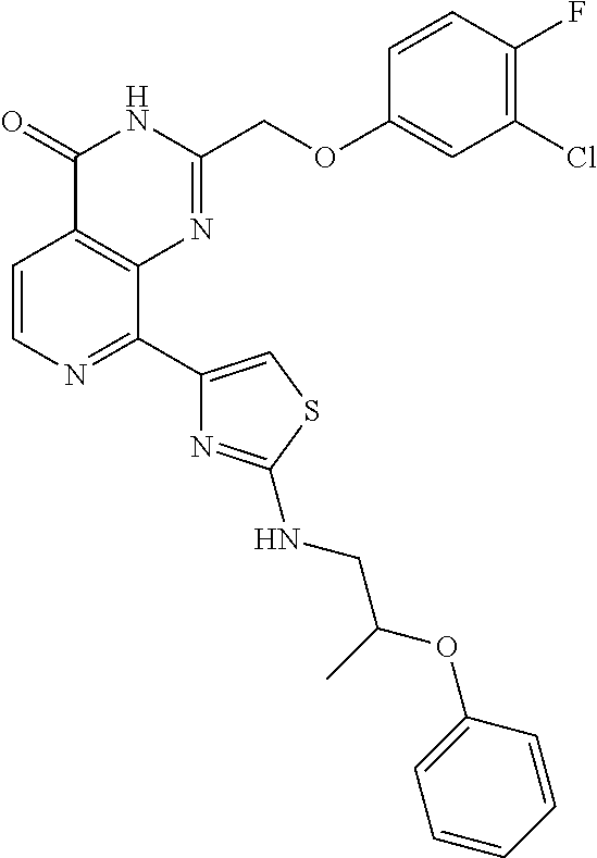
C1=CN=C(C2=CSC(NCC(OC3=CC=CC=C3)C)=N2)C2=C1C(=O)NC(COC1=CC(Cl)=C(F)C=C1)=N2
